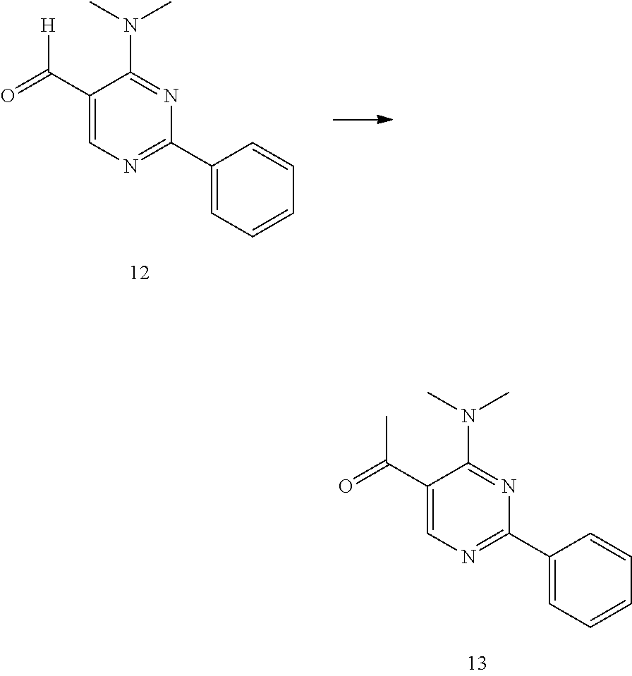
C1(C(=O)C)=CN=C(C2=CC=CC=C2)N=C1N(C)C.C1(C(=O)[H])=CN=C(C2=CC=CC=C2)N=C1N(C)C
